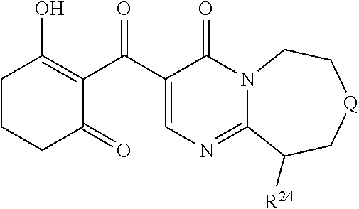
C1CCC(=O)C(C(C2=CN=C3N(C2=O)CC[Q]CC3[R24])=O)=C1O
